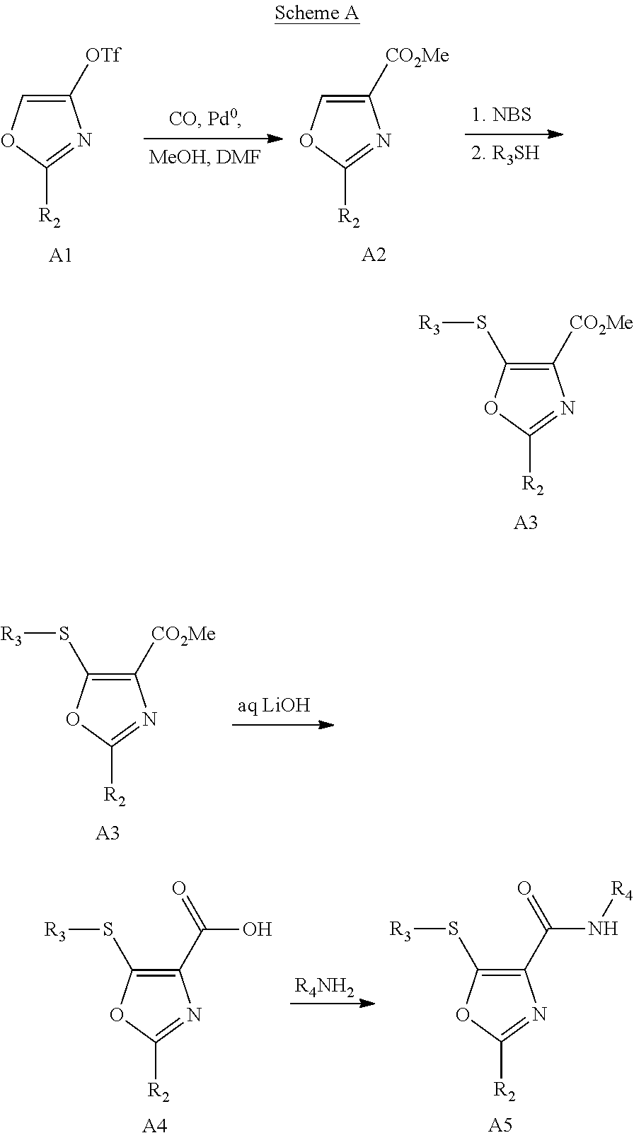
C1([OTf])=COC([R2])=N1.[A1].C1([CO2Me])=COC([R2])=N1.[A2].C1([CO2Me])=C(S[R3])OC([R2])=N1.[A3].C1([CO2Me])=C(S[R3])OC([R2])=N1.[A3].C1(C(O)=O)=C(S[R3])OC([R2])=N1.[A4].[R4NH2].C1(C(N[R4])=O)=C(S[R3])OC([R2])=N1.[A5]
